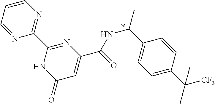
C1=C(C(C)([CF3])C)C=CC(C(C)NC(C2=CC(=O)NC(C3=NC=CC=N3)=N2)=O)=C1
